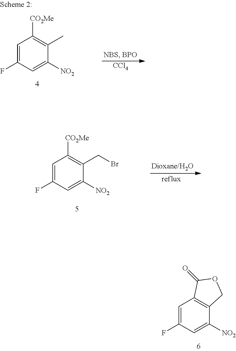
[CCl4].C1=C(F)C=C([NO2])C(C)=C1[CO2Me].C1=C(F)C=C([NO2])C(CBr)=C1[CO2Me].C1=C(F)C=C([NO2])C2=C1C(=O)OC2
